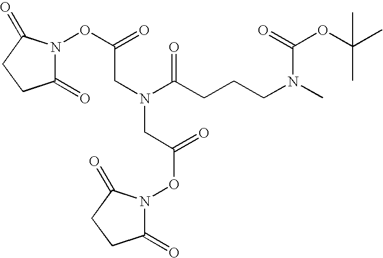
C1(=O)N(OC(=O)CN(CC(ON2C(=O)CCC2=O)=O)C(CCCN(C)C(OC(C)(C)C)=O)=O)C(=O)CC1
